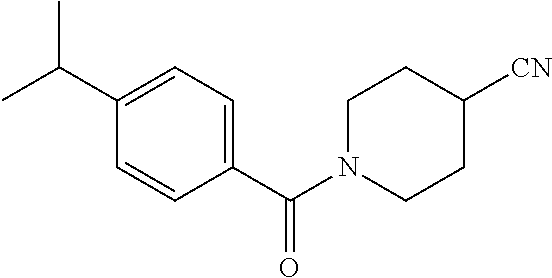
C1(C(C)C)=CC=C(C(N2CCC([CN])CC2)=O)C=C1
